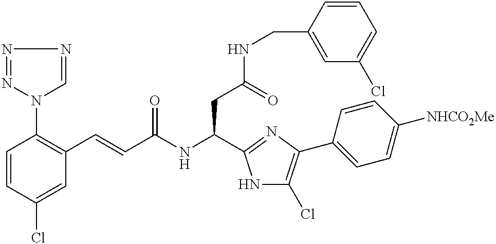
C1=CC(Cl)=CC(C=CC(NC(CC(NCC2=CC(Cl)=CC=C2)=O)C2=NC(C3=CC=C([NHCO2Me])C=C3)=C(Cl)N2)=O)=C1N1N=NN=C1
